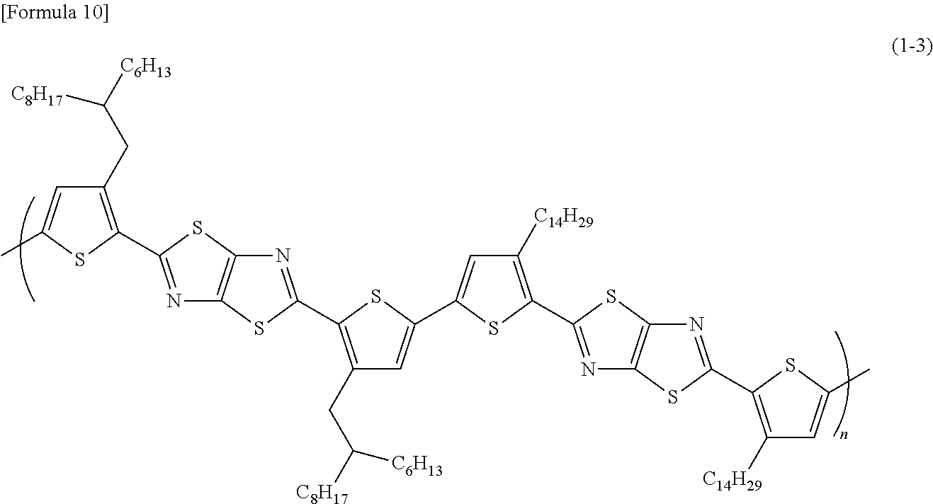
N1=C(C2=C(CC([C8H17])[C6H13])C=C(C)S2)SC2=C1SC(C1=C(CC([C6H13])[C8H17])C=C(C3=CC([C14H29])=C(C4=NC5=C(S4)N=C(C4=C([C14H29])C=C(C)S4)S5)S3)S1)=N2
